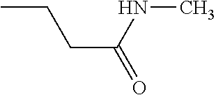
CCCC(=O)NC
